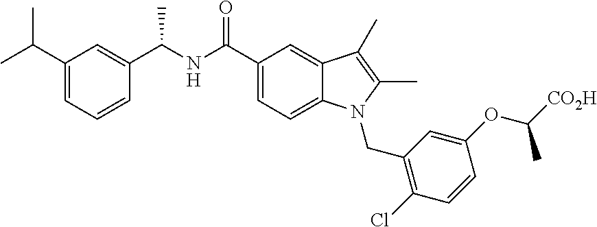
C1(C(NC(C2=CC(C(C)C)=CC=C2)C)=O)=CC=C2C(=C1)C(C)=C(C)N2CC1=C(Cl)C=CC(OC([CO2H])C)=C1
